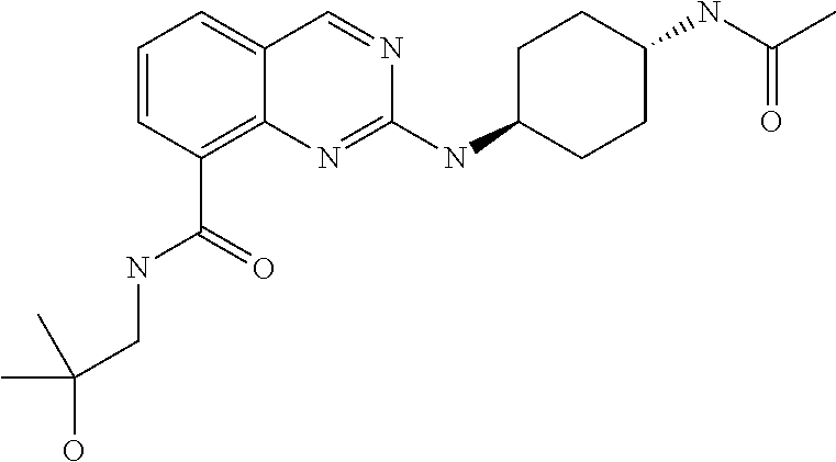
C1=CC=C2C(=C1C(=O)NCC(O)(C)C)N=C(NC1CCC(NC(C)=O)CC1)N=C2
